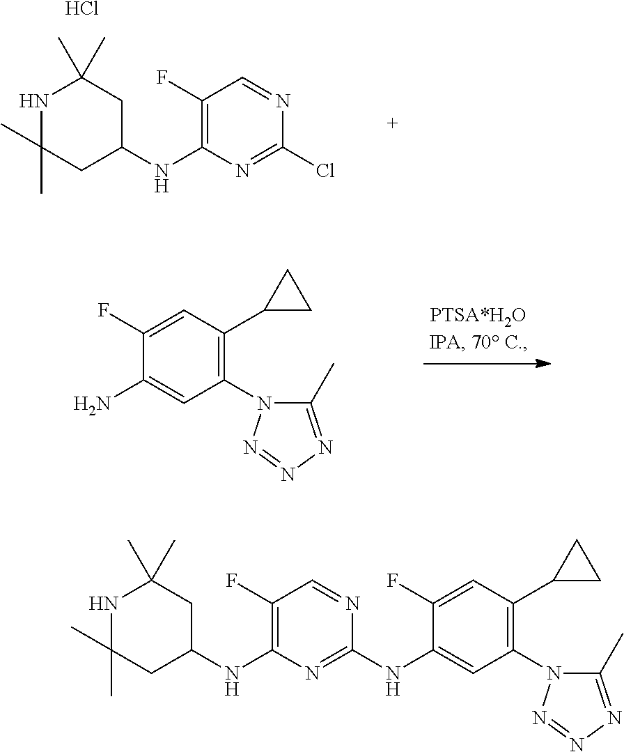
N1C(C)(C)CC(NC2=C(F)C=NC(Cl)=N2)CC1(C)C.Cl.C1(F)=CC(C2CC2)=C(N2C(C)=NN=N2)C=C1N.C1(F)=CC(C2CC2)=C(N2C(C)=NN=N2)C=C1NC1=NC(NC2CC(C)(C)NC(C)(C)C2)=C(F)C=N1
